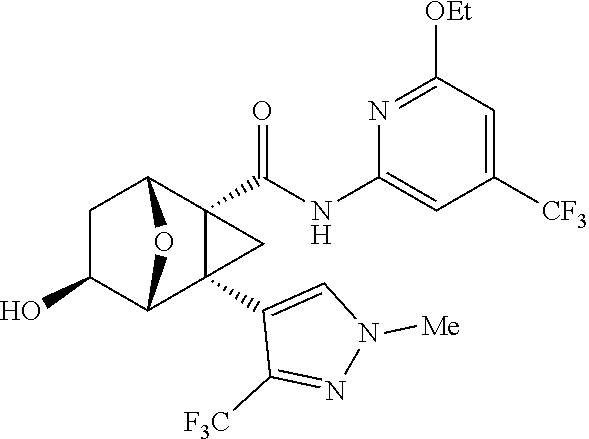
C1C(O)C2C3(C4=CN([Me])N=C4[F3C])C(C(NC4=CC([CF3])=CC([OEt])=N4)=O)(C1O2)C3
